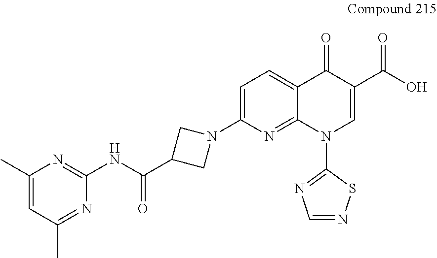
C1(NC(=O)C2CN(C3=CC=C4C(=N3)N(C3=NC=NS3)C=C(C(O)=O)C4=O)C2)=NC(C)=CC(C)=N1
